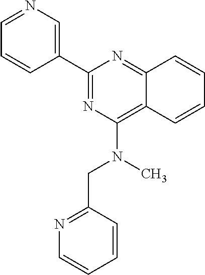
C1=CC2=NC(C3=CN=CC=C3)=NC(N(CC3=NC=CC=C3)C)=C2C=C1
